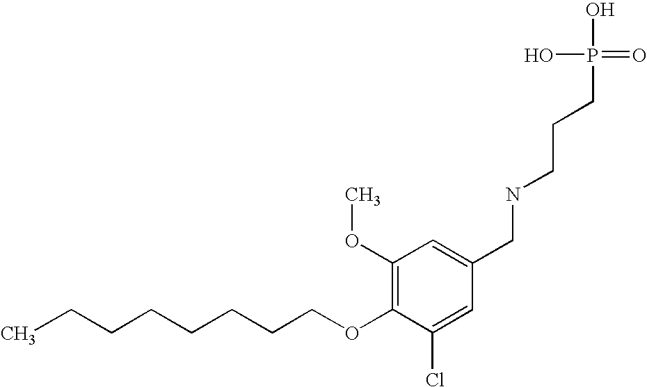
C(CCCCCCOC1=C(OC)C=C(CNCCCP(O)(O)=O)C=C1Cl)C
